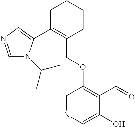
C1C(C2=CN=CN2C(C)C)=C(COC2=C(C=O)C(O)=CN=C2)CCC1
